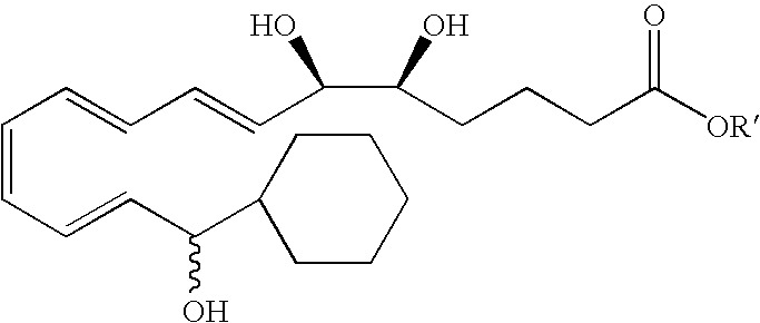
C(=CC=CC(C1CCCCC1)O)C=CC=CC(C(CCCC([OR])=O)O)O
